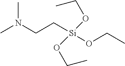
N(CC[Si](OCC)(OCC)OCC)(C)C
